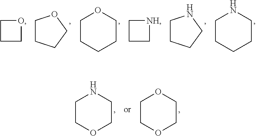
C1CCO1.C1CCCO1.C1CCCCO1.C1CC[NH]1.C1CCCN1.C1CCCCN1.C1COCCN1.C1COCCO1
